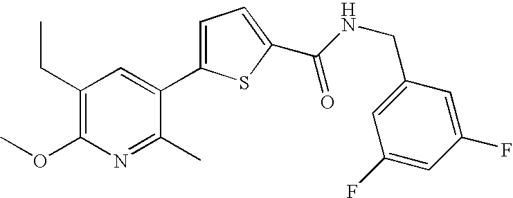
C1(CC)=C(OC)N=C(C)C(C2=CC=C(C(NCC3=CC(F)=CC(F)=C3)=O)S2)=C1
